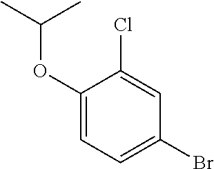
C1(OC(C)C)=CC=C(Br)C=C1Cl
